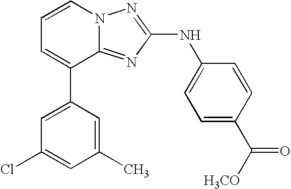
C1=CN2C(=NC(NC3=CC=C(C([H3CO])=O)C=C3)=N2)C(C2=CC(Cl)=CC(C)=C2)=C1
